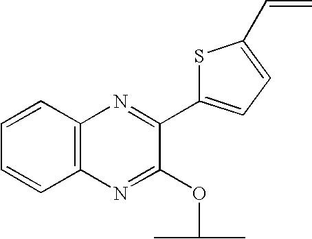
C12=C(C=CC=C1)N=C(C1=CC=C(C=C)S1)C(OC(C)C)=N2
